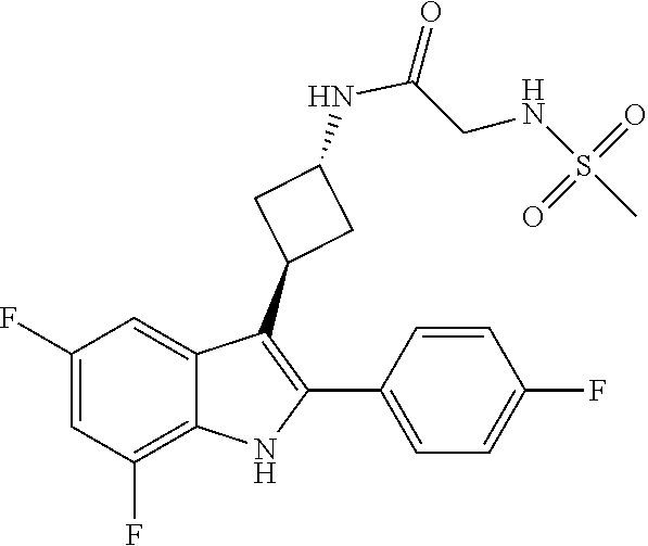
S(=O)(NCC(NC1CC(C2=C(C3=CC=C(F)C=C3)NC3=C(F)C=C(F)C=C23)C1)=O)(=O)C
